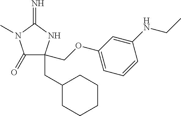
C1(=O)C(COC2=CC=CC(NCC)=C2)(CC2CCCCC2)NC(=N)N1C
